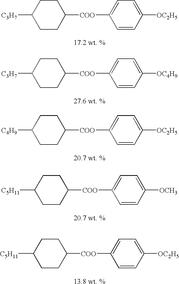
[C3H7]C1CCC([COO]C2=CC=C([OC2H5])C=C2)CC1.[17.2 wt. %].[C3H7]C1CCC([COO]C2=CC=C([OC4H9])C=C2)CC1.[27.6 wt. %].[C4H9]C1CCC([COO]C2=CC=C([OC2H5])C=C2)CC1.[20.7 wt. %].[C5H11]C1CCC([COO]C2=CC=C([OCH3])C=C2)CC1.[20.7 wt. %].[C5H11]C1CCC([COO]C2=CC=C([OC2H5])C=C2)CC1.[13.8 wt. %]
